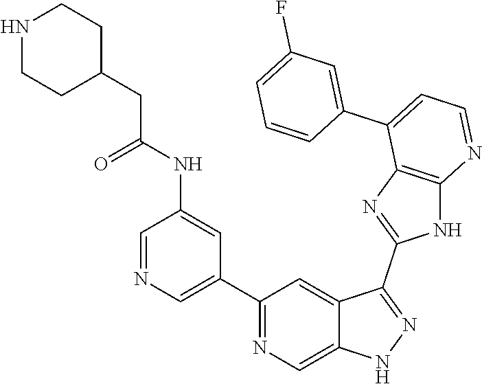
C1(C2=CN=CC(NC(=O)CC3CCNCC3)=C2)=NC=C2C(=C1)C(C1=NC3=C(N1)N=CC=C3C1=CC(F)=CC=C1)=NN2
